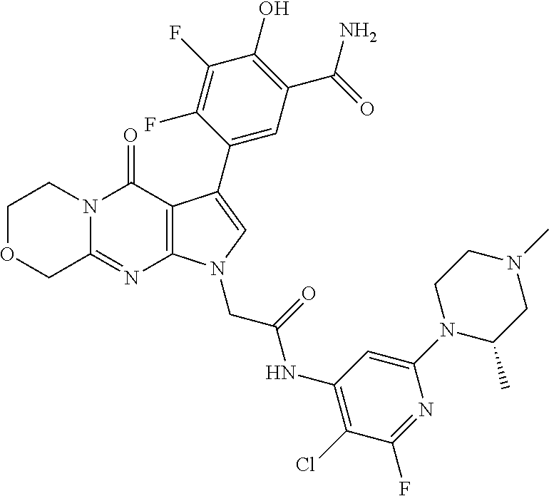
C12=NC3=C(C(=O)N1CCOC2)C(C1=CC(C(N)=O)=C(O)C(F)=C1F)=CN3CC(NC1=C(Cl)C(F)=NC(N2C(C)CN(C)CC2)=C1)=O
